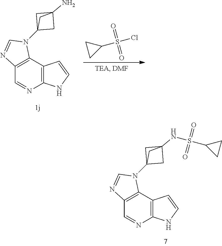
C12=C(C3=C(C=N1)N=CN3C13CC(N)(C1)C3)C=CN2.C1(S(Cl)(=O)=O)CC1.C12=C(C3=C(C=N1)N=CN3C13CC(NS(C4CC4)(=O)=O)(C1)C3)C=CN2
